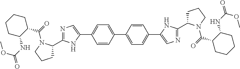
C1=CC(C2=CC=C(C3=CN=C(C4CCCN4C(=O)C4CCCCC4NC(=O)OC)N3)C=C2)=CC=C1C1=CN=C(C2CCCN2C(=O)C2CCCCC2NC(=O)OC)N1
